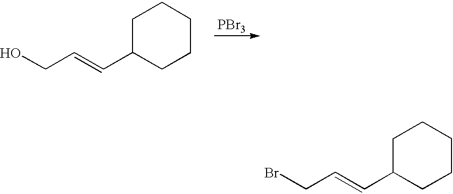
C1C(C=CCBr)CCCC1.C1C(C=CCO)CCCC1.[PBr3]
